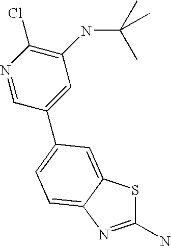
C1(N)=NC2=CC=C(C3=CC(NC(C)(C)C)=C(Cl)N=C3)C=C2S1
